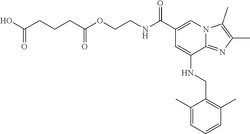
O=C(CCCC(=O)O)OCCNC(C1=CN2C(=NC(C)=C2C)C(NCC2=C(C)C=CC=C2C)=C1)=O
